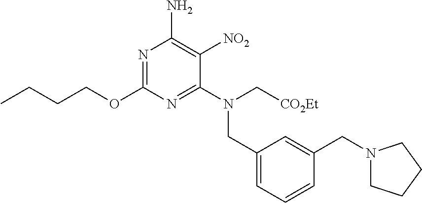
N1=C(OCCCC)N=C(N(C[CO2Et])CC2=CC=CC(CN3CCCC3)=C2)C([NO2])=C1N
